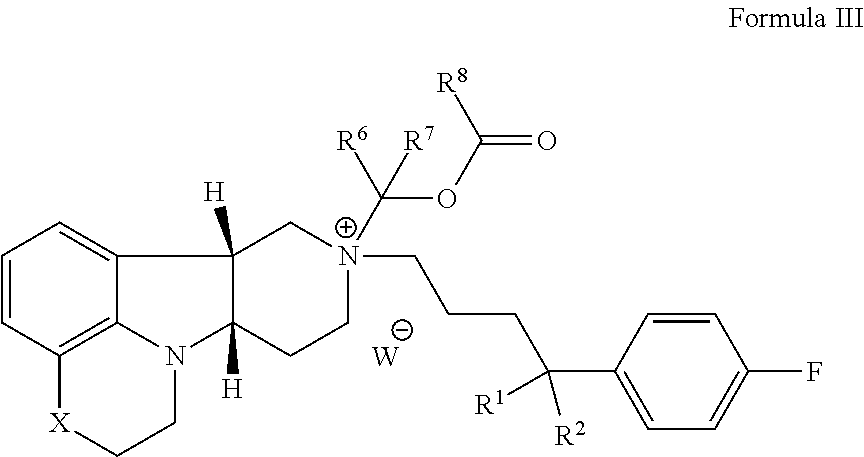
C1=CC2=C3C(=C1)C1([H])C([H])(N3CC[X]2)CC[N+](CCCC(C2=CC=C(F)C=C2)([R2])[R1])(C(OC([R8])=O)([R6])[R7])C1.[W]
